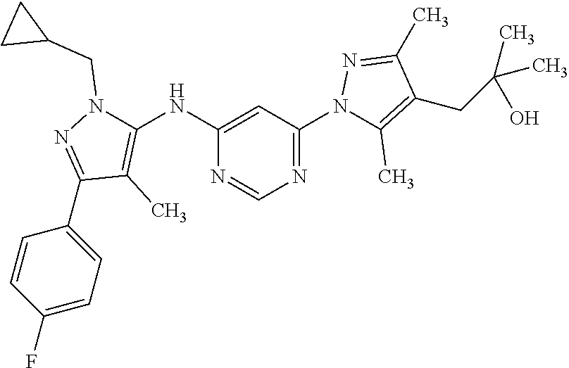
C1(NC2=C(C)C(C3=CC=C(F)C=C3)=NN2CC2CC2)=CC(N2C(C)=C(CC(O)(C)C)C(C)=N2)=NC=N1
